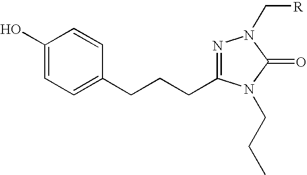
N1=C(CCCC2=CC=C(O)C=C2)N(CCC)C(=O)N1C[R]
